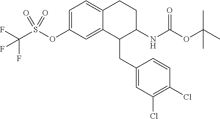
C1=C(OS(C(F)(F)F)(=O)=O)C=C2C(=C1)CCC(NC(OC(C)(C)C)=O)C2CC1=CC(Cl)=C(Cl)C=C1
